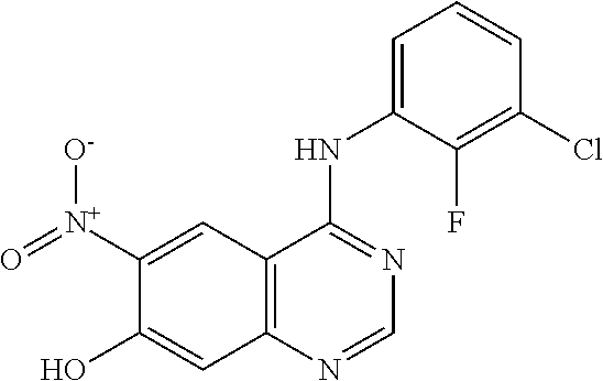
C12=C(N=CN=C1NC1=CC=CC(Cl)=C1F)C=C(O)C([N+](=O)[O-])=C2
